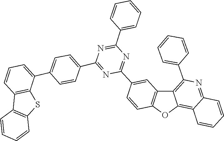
C1=CC=C(C2=NC(C3=CC=C(C4=CC=CC5=C4SC4=C5C=CC=C4)C=C3)=NC(C3=CC4=C(OC5=C6C(=NC(C7=CC=CC=C7)=C54)C=CC=C6)C=C3)=N2)C=C1
